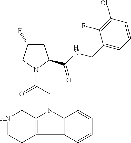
C1C(F)CN(C(=O)CN2C3=C(C4=C2C=CC=C4)CCNC3)C1C(=O)NCC1=CC=CC(Cl)=C1F
